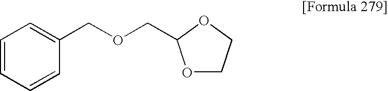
C1=CC=CC(COCC2OCCO2)=C1
